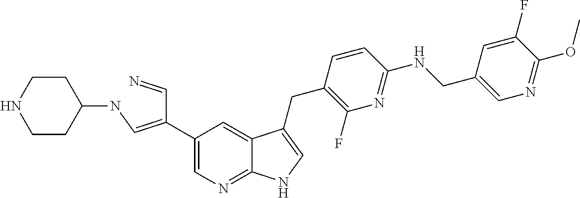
C1(C(C=N)=CNC2CCNCC2)=CN=C2C(=C1)C(CC1=C(F)N=C(NCC3=CN=C(OC)C(F)=C3)C=C1)=CN2
